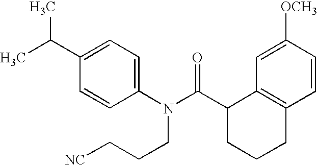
C1=C([OCH3])C=CC2=C1C(C(N(C1=CC=C(C(C)C)C=C1)CCC[NC])=O)CCC2
